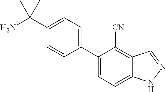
C1(C2=CC=C3C(=C2[CN])C=NN3)=CC=C(C(N)(C)C)C=C1
